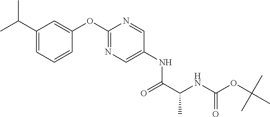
N(C1=CN=C(OC2=CC(C(C)C)=CC=C2)N=C1)C(C(NC(OC(C)(C)C)=O)C)=O
